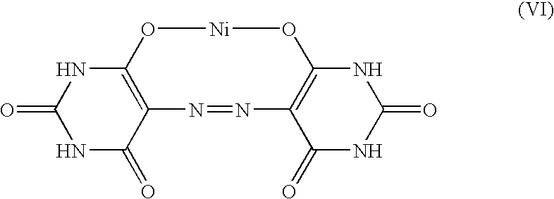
C1(=O)NC(=O)C2=C(N1)O[Ni]OC1=C(N=N2)C(=O)NC(=O)N1
